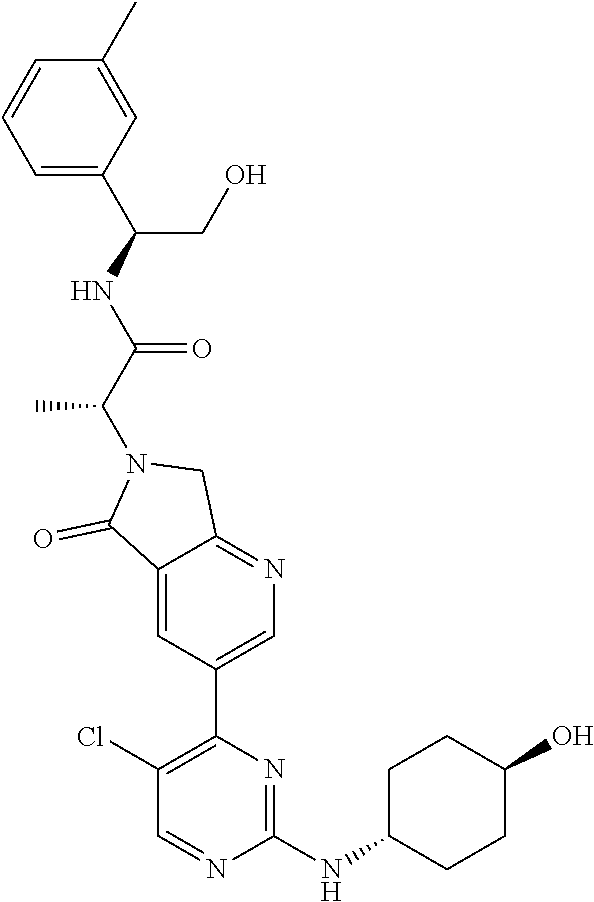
C1=C(C(NC(C(N2C(=O)C3=CC(C4=C(Cl)C=NC(NC5CCC(O)CC5)=N4)=CN=C3C2)C)=O)CO)C=C(C)C=C1
